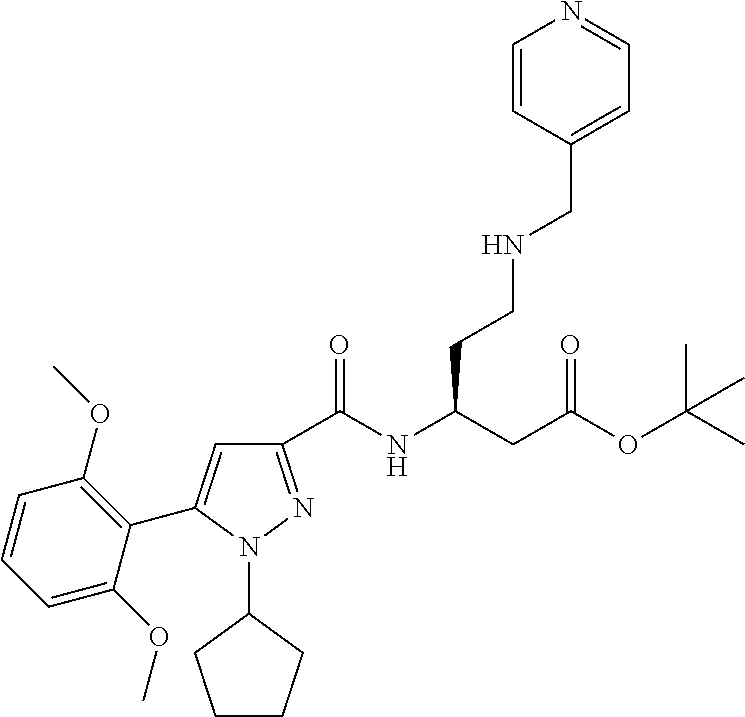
C1(C(NC(CC(OC(C)(C)C)=O)CCNCC2=CC=NC=C2)=O)=NN(C2CCCC2)C(C2=C(OC)C=CC=C2OC)=C1
